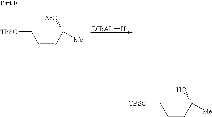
C(=CC([Me])[AcO])C[TBSO].[DIBAL][H].C(=CC([Me])O)C[TBSO]
